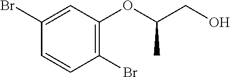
C1(Br)=C(OC(C)CO)C=C(Br)C=C1
